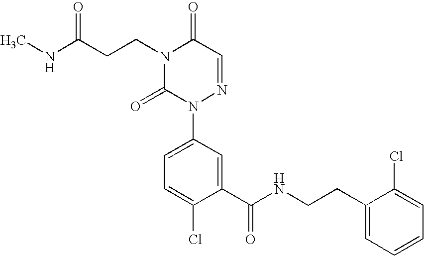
N1(CCC(NC)=O)C(=O)N(C2=CC=C(Cl)C(C(NCCC3=CC=CC=C3Cl)=O)=C2)N=CC1=O
